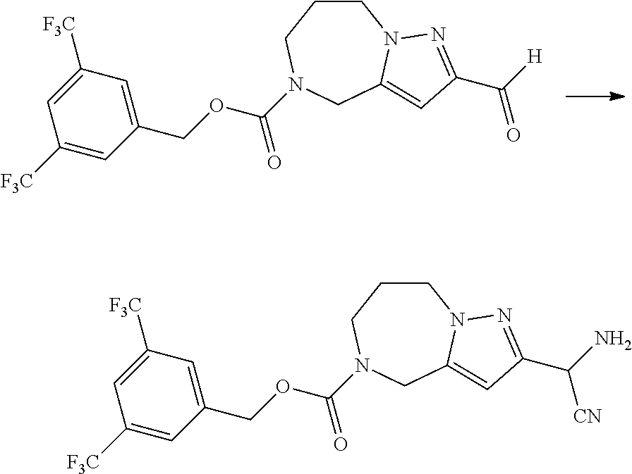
C1CCN(C(=O)OCC2=CC([F3C])=CC([F3C])=C2)CC2=CC(C([H])=O)=NN12.C1CCN(C(=O)OCC2=CC([F3C])=CC([F3C])=C2)CC2=CC(C(N)[CN])=NN12
